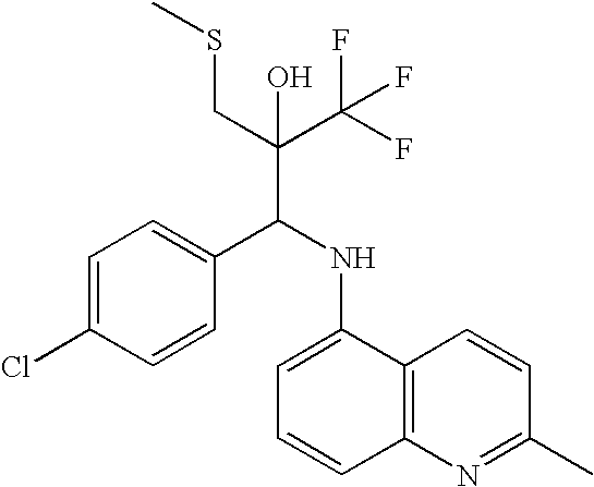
C1=C(Cl)C=CC(C(NC2=CC=CC3=C2C=CC(C)=N3)C(C(F)(F)F)(CSC)O)=C1
